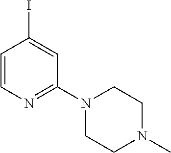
C1=CN=C(N2CCN(C)CC2)C=C1I
